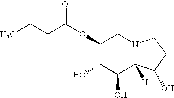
O=C(CCC)OC1C(O)C(O)C2([H])N(C1)CCC2O
